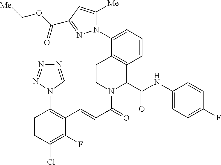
C1(NC(=O)C2C3=C(CCN2C(=O)C=CC2=C(N4N=NN=C4)C=CC(Cl)=C2F)C(N2C([Me])=CC(C(OC[Me])=O)=N2)=CC=C3)=CC=C(F)C=C1
